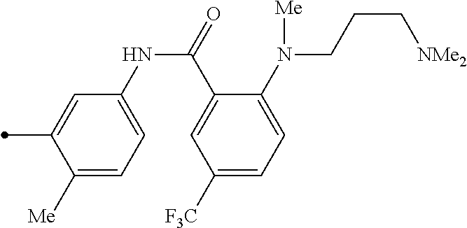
C1([Me])=CC=C(NC(C2=CC([F3C])=CC=C2N(CCC[NMe2])[Me])=O)C=C1C
